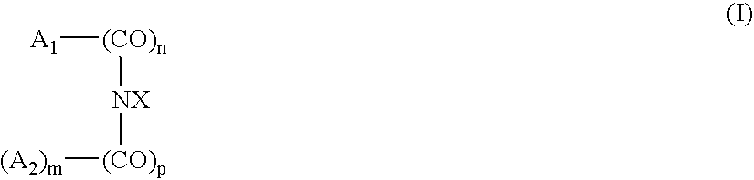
[(CO)n]([NX][(CO)p][(A2)m])[A1]
